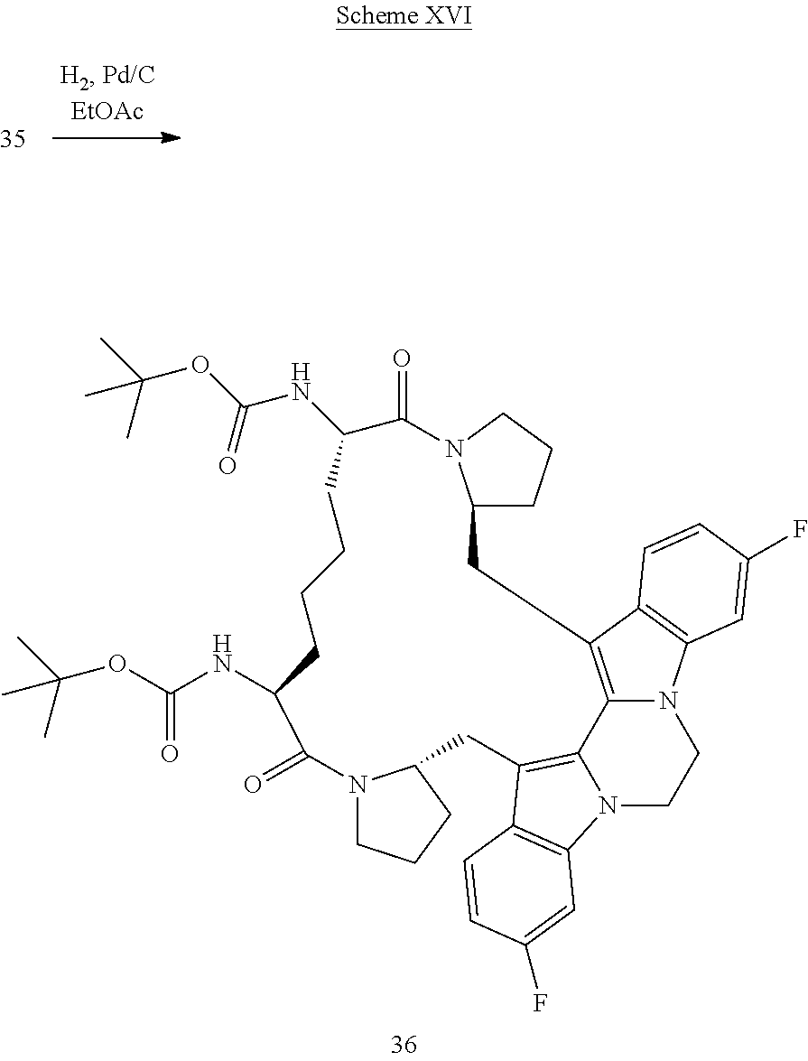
C1C2CCCN2C(=O)C(NC(OC(C)(C)C)=O)CCCCC(NC(OC(C)(C)C)=O)C(=O)N2CCCC2CC2=C3C4=C1C1=C(N4CCN3C3=C2C=CC(F)=C3)C=C(F)C=C1
